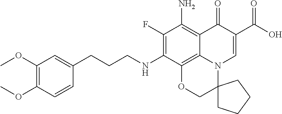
C1(F)=C(NCCCC2=CC(OC)=C(OC)C=C2)C2=C3C(=C1N)C(=O)C(C(=O)O)=CN3C1(CO2)CCCC1
